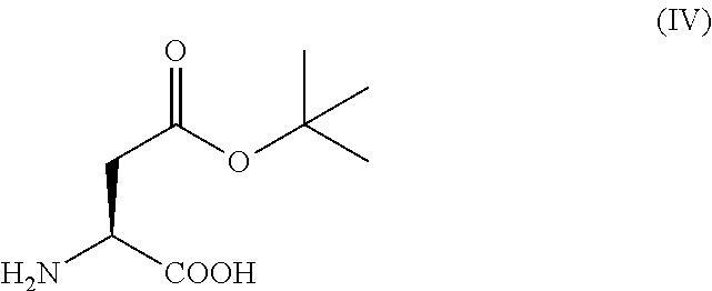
NC([COOH])CC(OC(C)(C)C)=O
